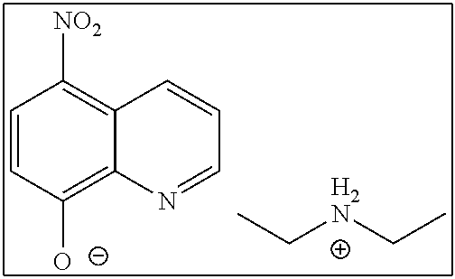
C1=CC([O-])=C2C(=C1[NO2])C=CC=N2.CC[H2N]CC
